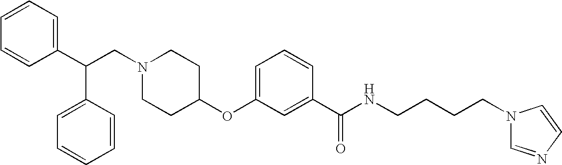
N1(CC(C2=CC=CC=C2)C2=CC=CC=C2)CCC(OC2=CC=CC(C(NCCCCN3C=NC=C3)=O)=C2)CC1
